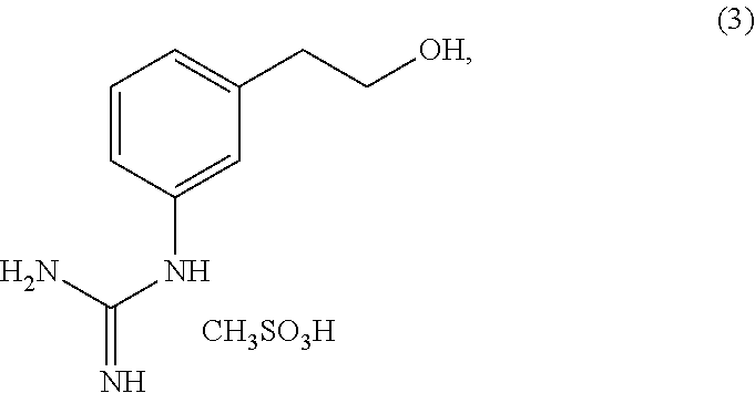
C1=CC(NC(=N)N)=CC(CC[OH])=C1.[CH3SO3H]
